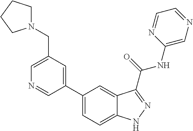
C1(CN2CCCC2)=CN=CC(C2=CC=C3C(=C2)C(C(NC2=CN=CC=N2)=O)=NN3)=C1
